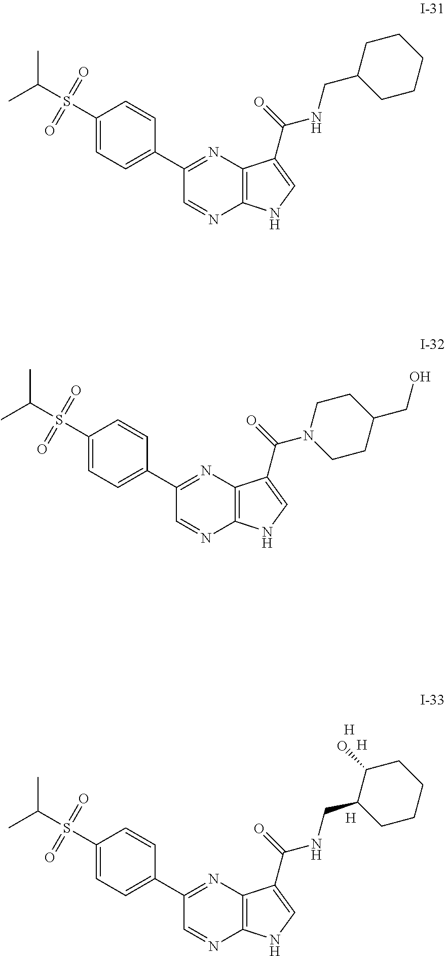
C1(S(C(C)C)(=O)=O)=CC=C(C2=NC3=C(N=C2)NC=C3C(=O)NCC2CCCCC2)C=C1.C1(S(C(C)C)(=O)=O)=CC=C(C2=NC3=C(N=C2)NC=C3C(=O)N2CCC(CO)CC2)C=C1.C1(S(C(C)C)(=O)=O)=CC=C(C2=NC3=C(N=C2)NC=C3C(=O)NCC2CCCCC2O)C=C1.[H].[H].[H]
